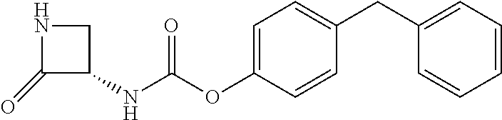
C1(=O)C(NC(OC2=CC=C(CC3=CC=CC=C3)C=C2)=O)CN1
